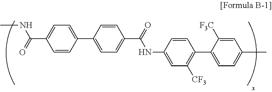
C1=C(NC(C2=CC=C(C3=CC=C(C(=O)NC)C=C3)C=C2)=O)C=CC(C2=CC=C(C)C=C2[F3C])=C1[CF3]
